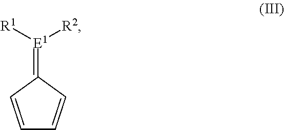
C1=CC(=[E1]([R2])[R1])C=C1
